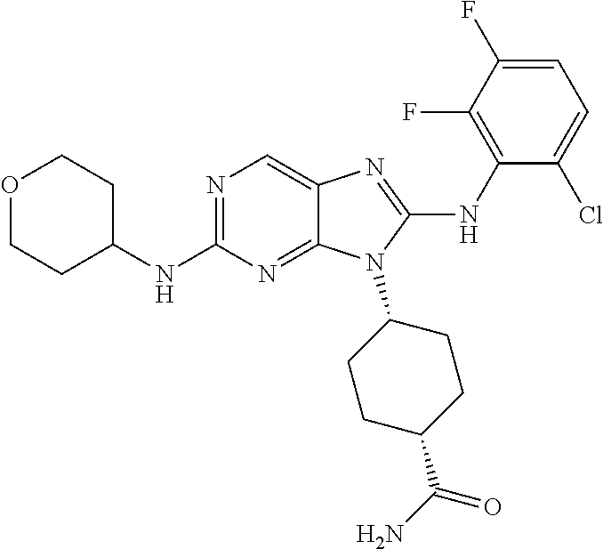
N1=C(NC2CCOCC2)N=C2C(=C1)N=C(NC1=C(F)C(F)=CC=C1Cl)N2C1CCC(C(N)=O)CC1
